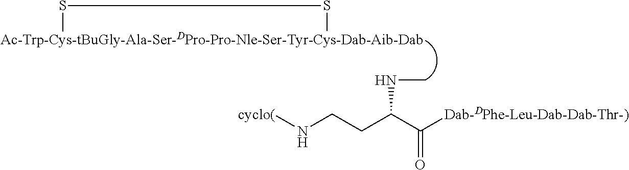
[cyclo(]NCCC(C([Dab-DPhe-Leu-Dab-Dab-Thr-)])=O)NC.[Ac-Trp-Cys-tBuGly-Ala-Ser-DPro-Pro-Nle-Ser-Tyr-Cys-Dab-Aib-Dab]1SS1
